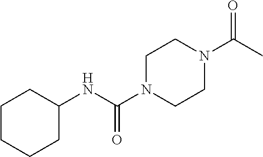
C1N(C(NC2CCCCC2)=O)CCN(C(C)=O)C1
